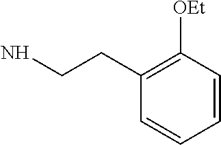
C1=CC([OEt])=C(CCN)C=C1
